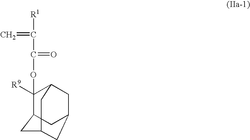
C=C([R1])C(OC1([R9])C2CC3CC1CC(C3)C2)=O
